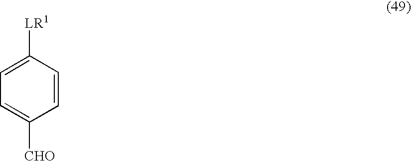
C1=C([LR1])C=CC([CHO])=C1
